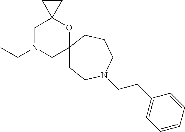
CCN1CC2(OC3(C1)CC3)CCN(CCC1=CC=CC=C1)CCC2
